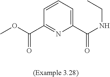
COC(=O)C1=NC(C(=O)NCC)=CC=C1
